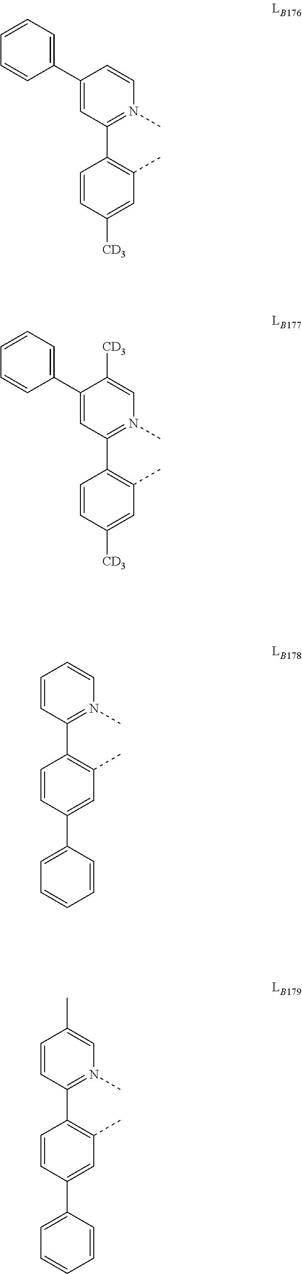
C1(C2=C(C)C=C([CD3])C=C2)=N(C)C=CC(C2=CC=CC=C2)=C1.C1(C2=C(C)C=C([CD3])C=C2)=N(C)C=C([CD3])C(C2=CC=CC=C2)=C1.C1(C2=C(C)C=C(C3=CC=CC=C3)C=C2)=N(C)C=CC=C1.C1(C2=C(C)C=C(C3=CC=CC=C3)C=C2)=N(C)C=C(C)C=C1
